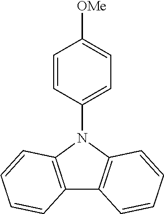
C12=C(N(C3=CC=C([OMe])C=C3)C3=C1C=CC=C3)C=CC=C2
